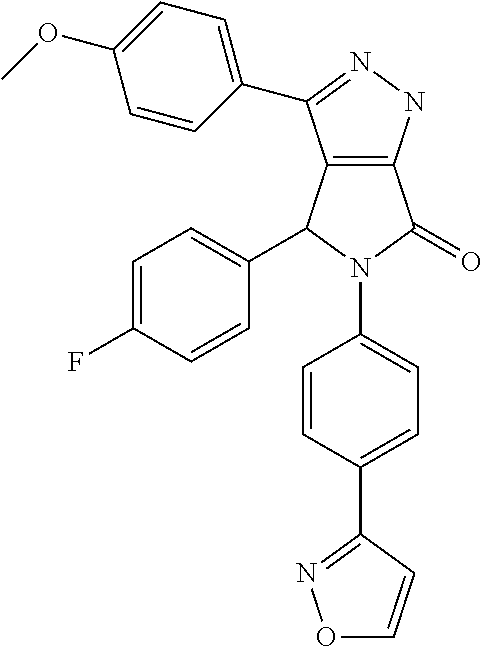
C12=C(NN=C1C1=CC=C(OC)C=C1)C(=O)N(C1=CC=C(C3=NOC=C3)C=C1)C2C1=CC=C(F)C=C1
